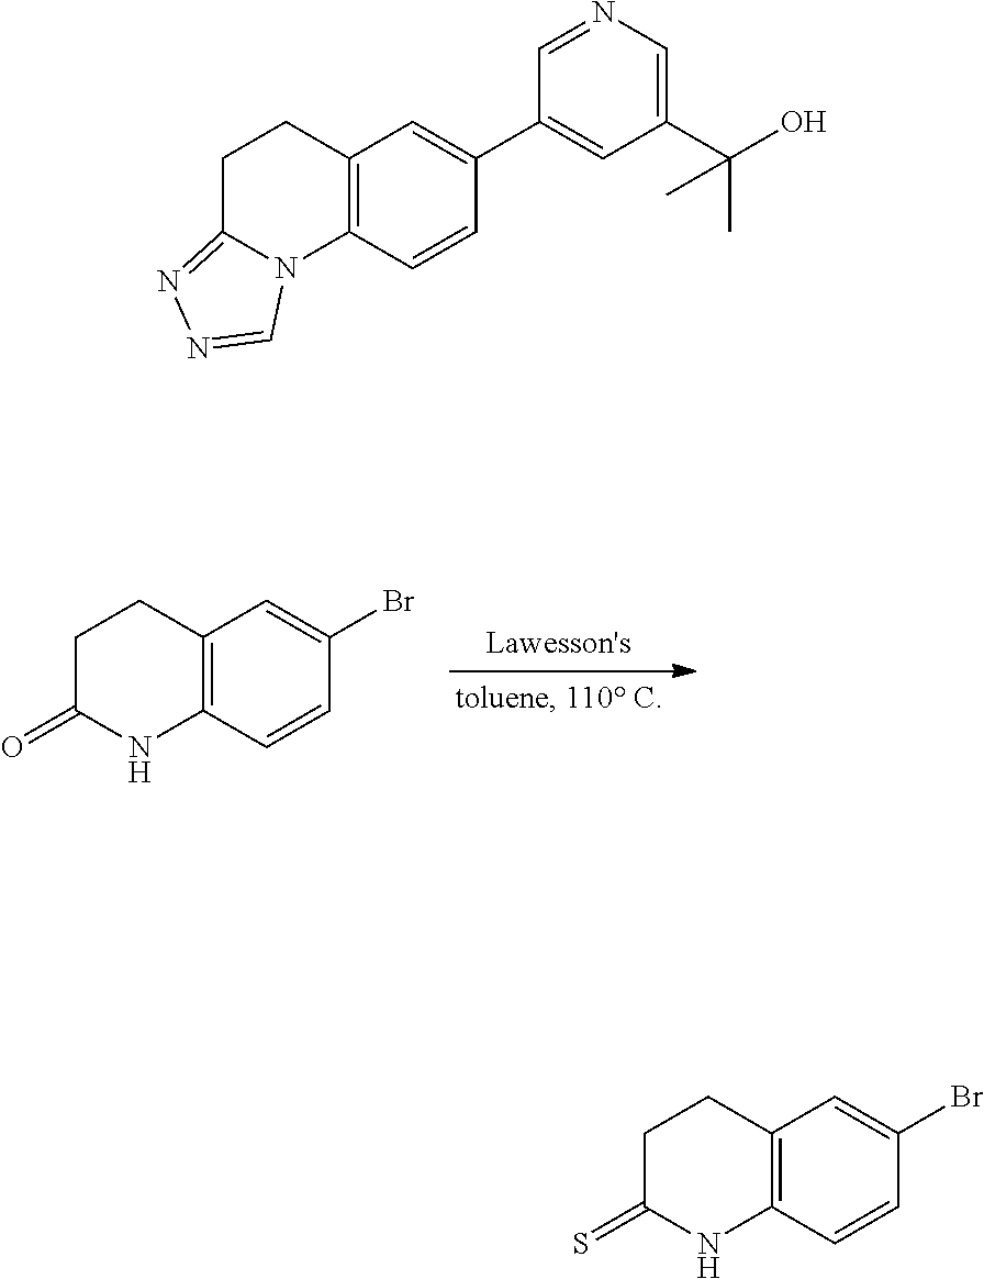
C1C(=O)NC2=C(C1)C=C(Br)C=C2.C1C2=NN=CN2C2=C(C1)C=C(C1=CC(C(C)(O)C)=CN=C1)C=C2.C1C(=S)NC2=C(C1)C=C(Br)C=C2
